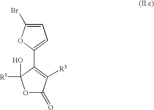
O1C(=O)C([R3])=C(C2=CC=C(Br)O2)C1([R1])O
